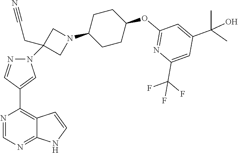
C1(C2=C3C(=NC=N2)NC=C3)=CN(C2(CC#N)CN(C3CCC(OC4=NC(C(F)(F)F)=CC(C(C)(C)O)=C4)CC3)C2)N=C1
